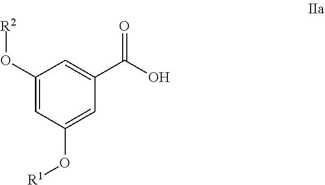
C1(O[R2])=CC(O[R1])=CC(C(O)=O)=C1
